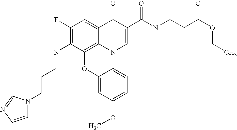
C1(F)=C(NCCCN2C=CN=C2)C2=C3C(=C1)C(=O)C(C(NCCC(OCC)=O)=O)=CN3C1=CC=C(OC)C=C1O2
